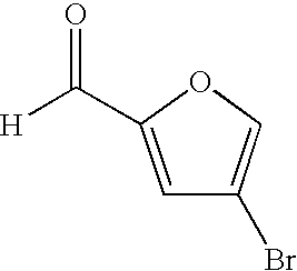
C1=C(C([H])=O)OC=C1Br
